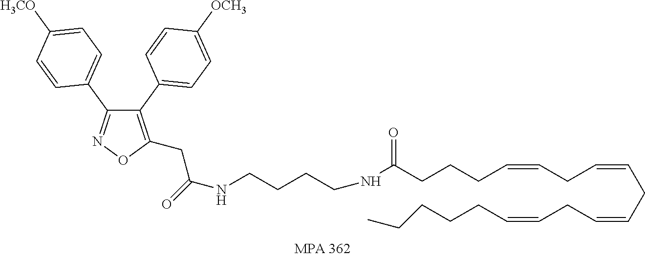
C1(C2=CC=C([OCH3])C=C2)=C(CC(=O)NCCCCNC(CCCC=CCC=CCC=CCC=CCCCCC)=O)ON=C1C1=CC=C([H3CO])C=C1
